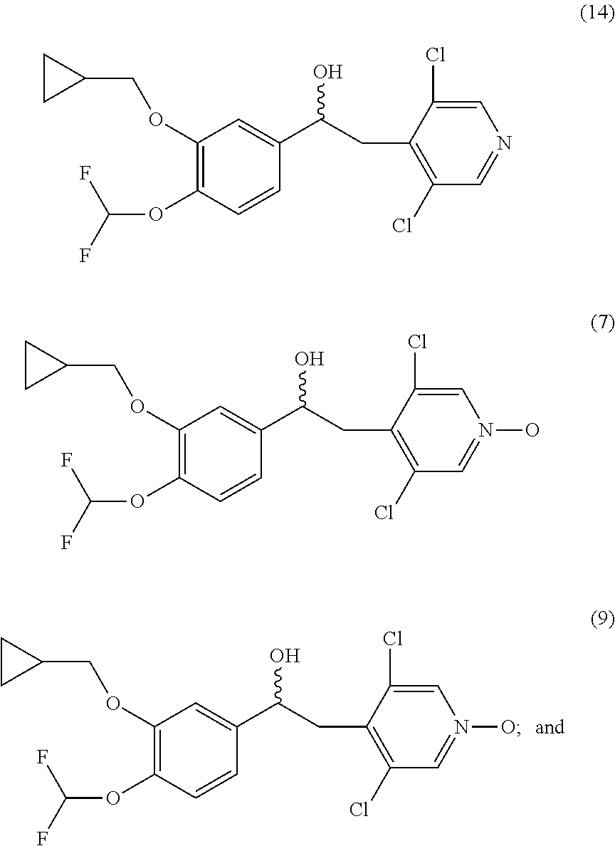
C1CC1COC1=C(OC(F)F)C=CC(C(CC2=C(Cl)C=N(O)C=C2Cl)O)=C1.C1CC1COC1=C(OC(F)F)C=CC(C(CC2=C(Cl)C=NC=C2Cl)O)=C1.C1CC1COC1=C(OC(F)F)C=CC(C(CC2=C(Cl)C=N(O)C=C2Cl)O)=C1
